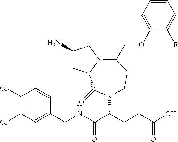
C1(N)CC2N(C1)C(COC1=CC=CC=C1F)CCN(C(CCC(O)=O)C(NCC1=CC(Cl)=C(Cl)C=C1)=O)C2=O
